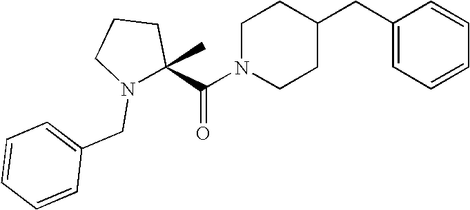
C(N1CCC(CC2=CC=CC=C2)CC1)(=O)C1(C)CCCN1CC1=CC=CC=C1
